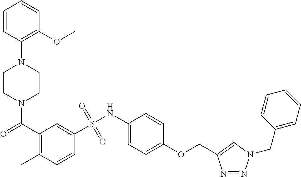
N1(C(C2=C(C)C=CC(S(NC3=CC=C(OCC4=CN(CC5=CC=CC=C5)N=N4)C=C3)(=O)=O)=C2)=O)CCN(C2=C(OC)C=CC=C2)CC1
